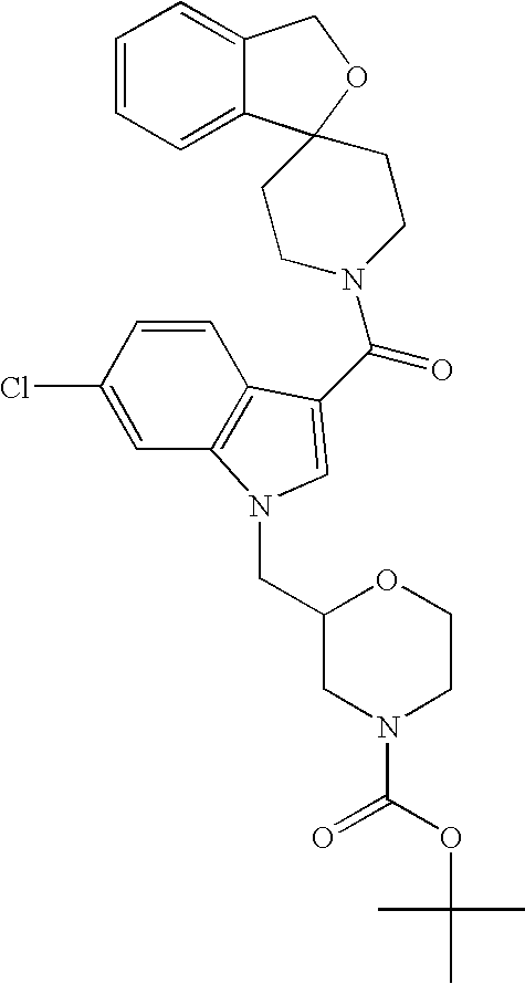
C1=CC=C2C(=C1)COC21CCN(C(=O)C2=CN(CC3CN(C(OC(C)(C)C)=O)CCO3)C3=C2C=CC(Cl)=C3)CC1
